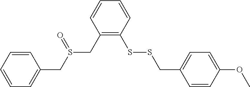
C1(CS(CC2=CC=CC=C2)=O)=C(SSCC2=CC=C(OC)C=C2)C=CC=C1
